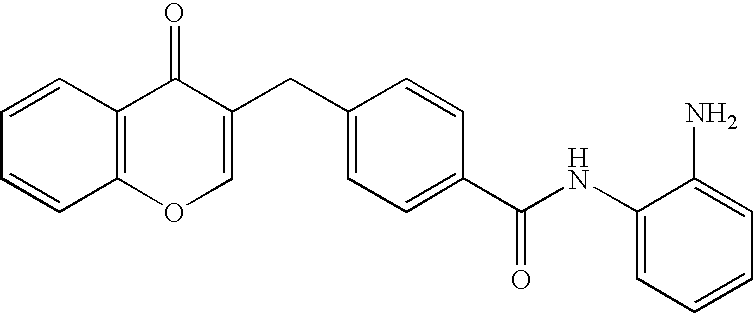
C1(NC(C2=CC=C(CC3=COC4=C(C3=O)C=CC=C4)C=C2)=O)=CC=CC=C1N
